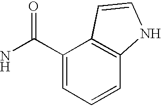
C1(C(N)=O)=CC=CC2=C1C=CN2
